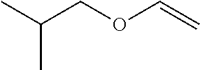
C(COC=C)(C)C
